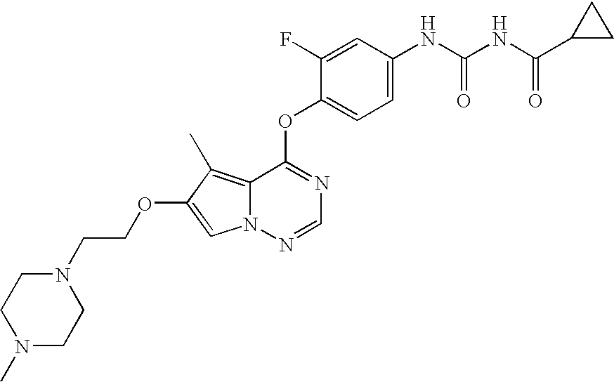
N(C1=CC=C(OC2=NC=NN3C2=C(C)C(OCCN2CCN(C)CC2)=C3)C(F)=C1)C(NC(=O)C1CC1)=O
